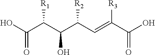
OC(C(C(C(C=C(C(O)=O)[R3])[R2])O)[R1])=O
